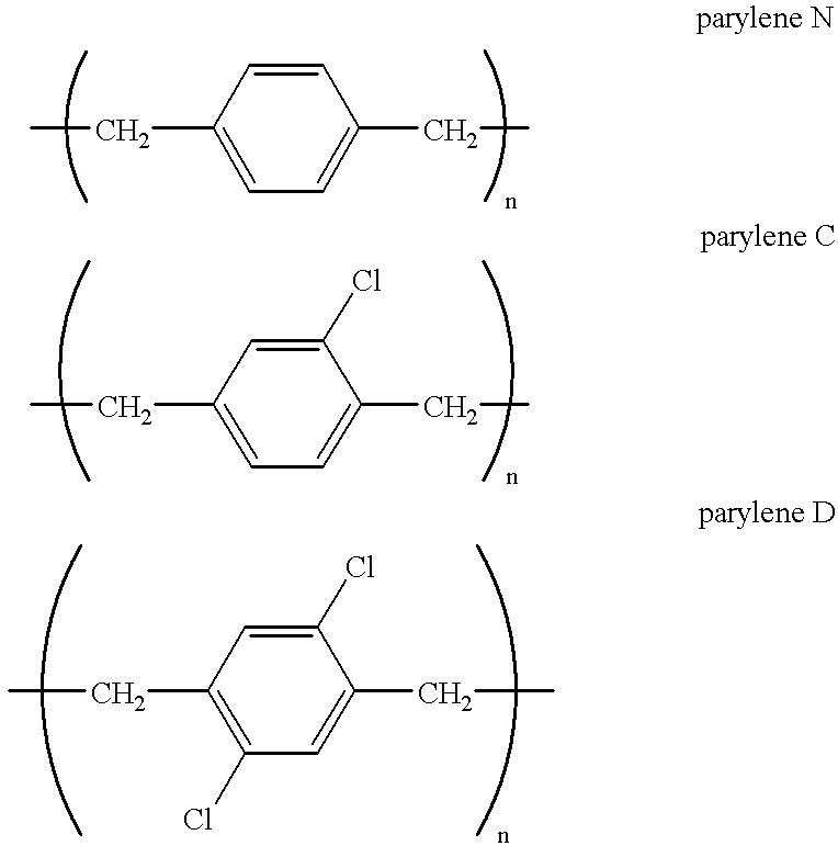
C1(CC)=CC=C(CC)C=C1.C1(CC)=CC=C(CC)C(Cl)=C1.C1(CC)=C(Cl)C=C(CC)C(Cl)=C1
